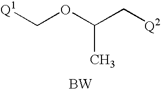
[Q1]COC(C[Q2])C.[BW]
